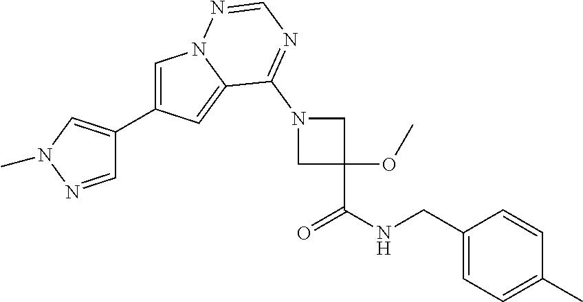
C1=C(C2=CN(C)N=C2)C=C2N1N=CN=C2N1CC(C(NCC2=CC=C(C)C=C2)=O)(OC)C1
